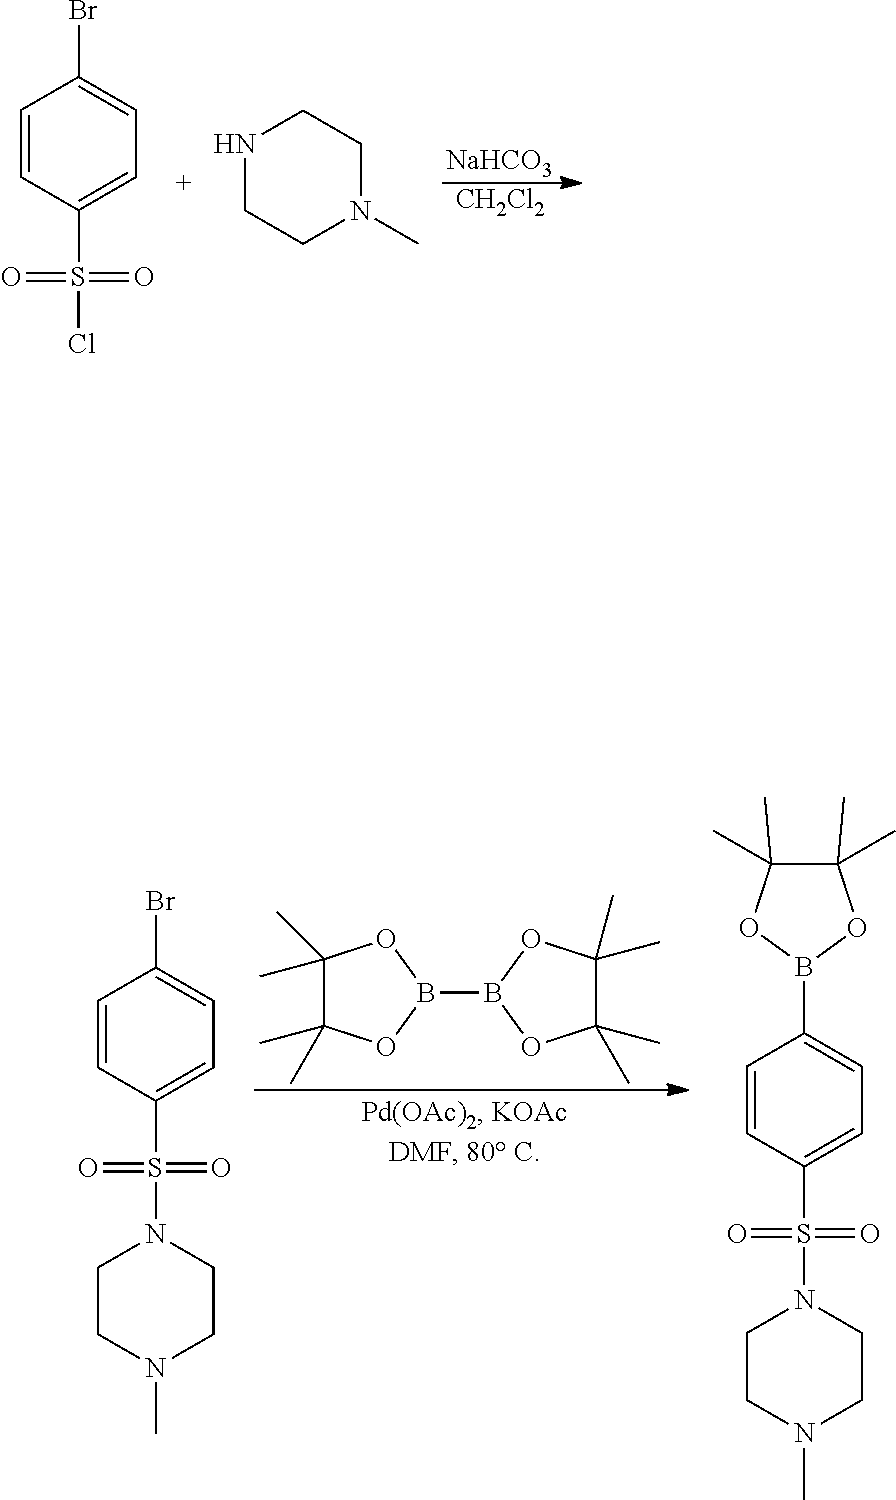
[NaHCO3].[CH2Cl2].C1=CC(S(=O)(=O)Cl)=CC=C1Br.N1CCN(C)CC1.C1(C)(C)C(C)(C)OB(B2OC(C)(C)C(C)(C)O2)O1.C1=CC(S(=O)(=O)N2CCN(C)CC2)=CC=C1Br.C1=CC(S(N2CCN(C)CC2)(=O)=O)=CC=C1B1OC(C)(C)C(C)(C)O1
